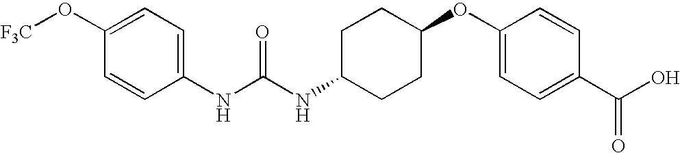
C1(O[F3C])=CC=C(NC(NC2CCC(OC3=CC=C(C(O)=O)C=C3)CC2)=O)C=C1
